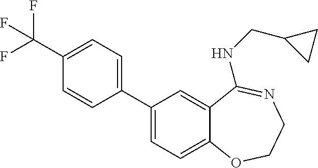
C1(C(F)(F)F)=CC=C(C2=CC=C3C(=C2)C(NCC2CC2)=NCCO3)C=C1
